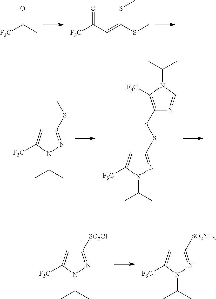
[F3C]C(C)=O.[F3C]C(C=C(SC)SC)=O.C1(SC)=NN(C(C)C)C([F3C])=C1.C1(SSC2=C([F3C])N(C(C)C)C=N2)=NN(C(C)C)C([F3C])=C1.C1([SO2Cl])=NN(C(C)C)C([F3C])=C1.C1([SO2NH2])=NN(C(C)C)C([F3C])=C1
